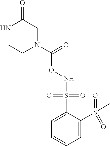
C1=C(S(=O)(=O)NOC(N2CC(=O)NCC2)=O)C(S(=O)(=O)C)=CC=C1
